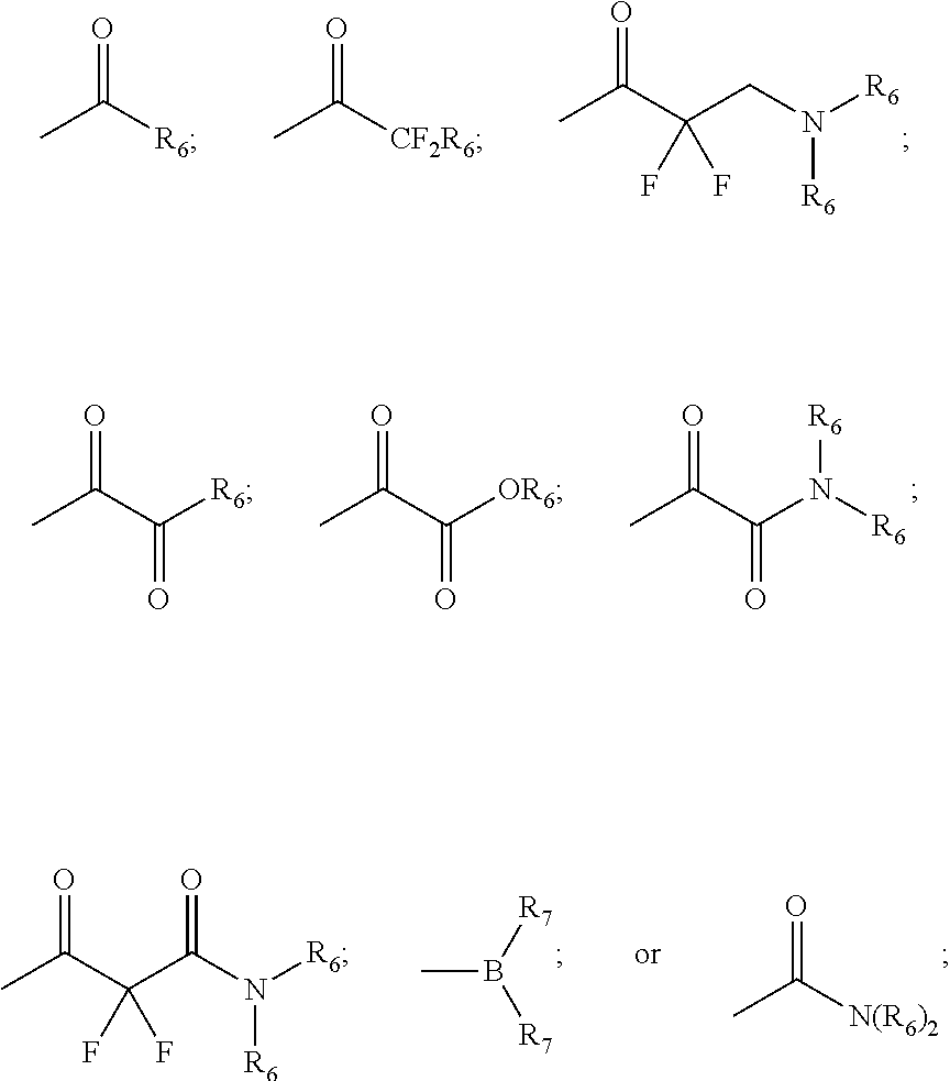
O=C(C(CN([R6])[R6])(F)F)C.O=C([R6])C.O=C([CF2R6])C.O=C(C([R6])=O)C.O=C(C([OR6])=O)C.O=C(C(N([R6])[R6])=O)C.O=C(C(C(N([R6])[R6])=O)(F)F)C.CB([R7])[R7].O=C([N(R6)2])C
